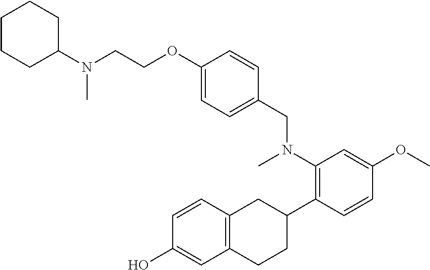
CN(C1CCCCC1)CCOC1=CC=C(CN(C)C2=C(C3CC4=C(CC3)C=C(O)C=C4)C=CC(OC)=C2)C=C1
